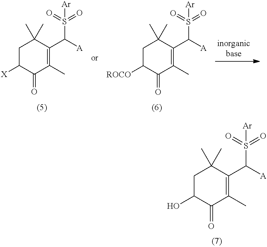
C1C(O)C(=O)C(C)=C(C([A])S(=O)(=O)[Ar])C1(C)C.C1C([X])C(=O)C(C)=C(C([A])S(=O)(=O)[Ar])C1(C)C.C1C([ROCO])C(=O)C(C)=C(C([A])S(=O)(=O)[Ar])C1(C)C
